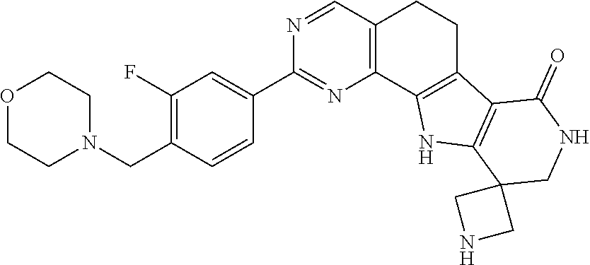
C1(F)=C(CN2CCOCC2)C=CC(C2=NC3=C(C=N2)CCC2=C3NC3=C2C(=O)NCC32CNC2)=C1
